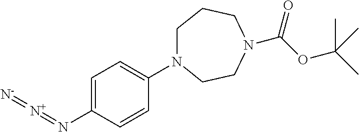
C1=C(N=[N+]=[N-])C=CC(N2CCCN(C(OC(C)(C)C)=O)CC2)=C1
